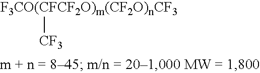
[F3CO(CFCF2O)m(CF2O)nCF3][CF3]
